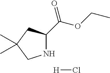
N1C(C(OCC)=O)CC(C)(C)C1.[H]Cl
